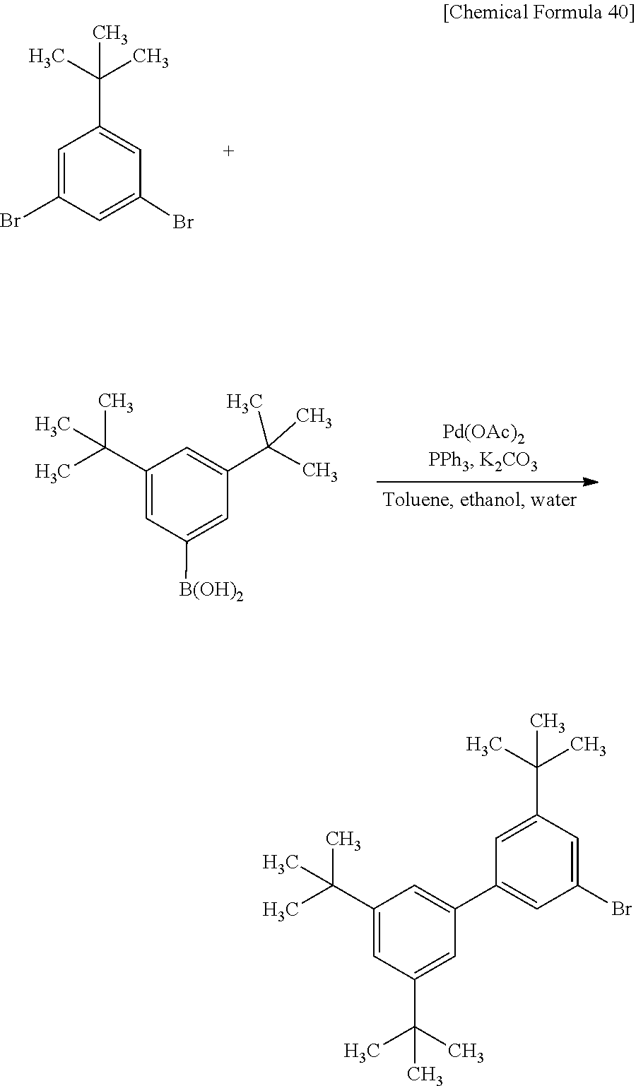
C1=C(Br)C=C(Br)C=C1C(C)(C)C.C1(C(C)(C)C)=CC([B(OH)2])=CC(C(C)(C)C)=C1.C1(C(C)(C)C)=CC(C(C)(C)C)=CC(C2=CC(Br)=CC(C(C)(C)C)=C2)=C1
